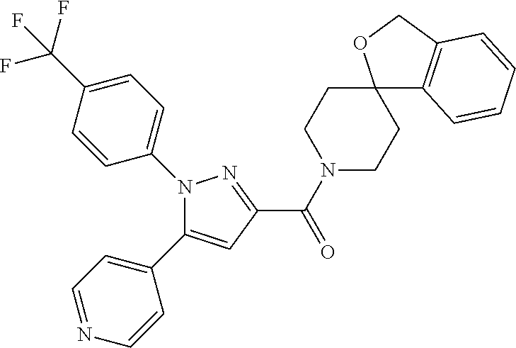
C1(C(N2CCC3(CC2)C2=C(CO3)C=CC=C2)=O)=NN(C2=CC=C(C(F)(F)F)C=C2)C(C2=CC=NC=C2)=C1
